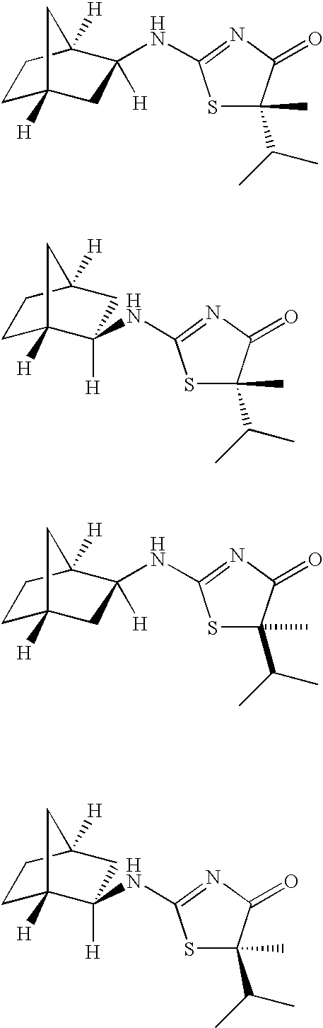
S1C(NC2([H])C3([H])CCC([H])(C2)C3)=NC(=O)C1(C)C(C)C.S1C(NC2([H])CC3([H])CCC2([H])C3)=NC(=O)C1(C)C(C)C.S1C(NC2([H])C3([H])CCC([H])(C2)C3)=NC(=O)C1(C)C(C)C.S1C(NC2([H])CC3([H])CCC2([H])C3)=NC(=O)C1(C)C(C)C
